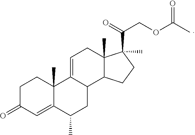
C1C(=O)C=C2C(C)(C1)C1=CCC3(C)C(C1CC2C)CCC3(C(=O)COC(C)=O)C
